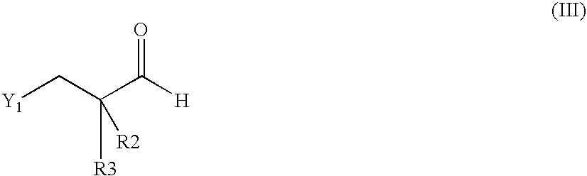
[Y1]CC(C([H])=O)([R3])[R2]
